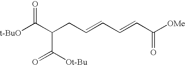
[t-BuO]C(C(CC=CC=CC([OMe])=O)C([Ot-Bu])=O)=O
